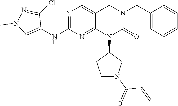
C1(CN2CC3=CN=C(NC4=CN(C)N=C4Cl)N=C3N(C3CCN(C(=O)C=C)C3)C2=O)=CC=CC=C1
